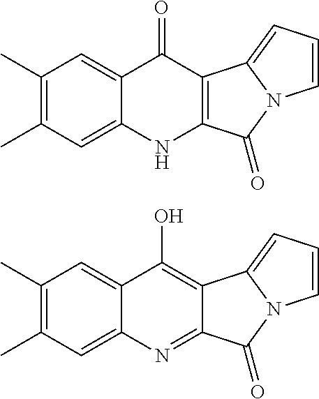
C1(C)=C(C)C=C2C(=C1)C(=O)C1=C(N2)C(=O)N2C1=CC=C2.C1(C)=C(C)C=C2C(=C1)C(O)=C1C(=N2)C(=O)N2C1=CC=C2
